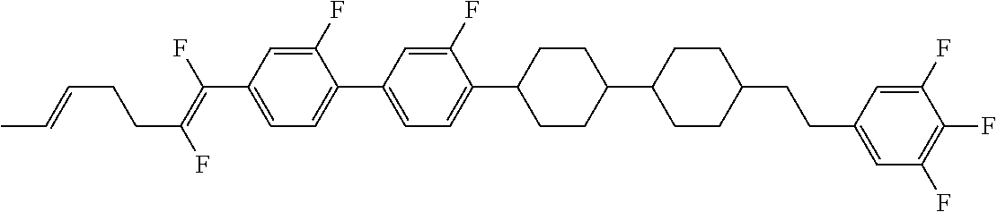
C1=C(F)C(C2=CC=C(C3CCC(C4CCC(CCC5=CC(F)=C(F)C(F)=C5)CC4)CC3)C(F)=C2)=CC=C1C(=C(F)CCC=CC)F
